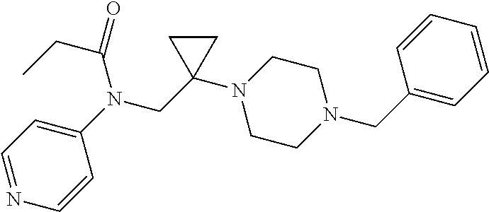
N1=CC=C(N(CC2(N3CCN(CC4=CC=CC=C4)CC3)CC2)C(=O)CC)C=C1
